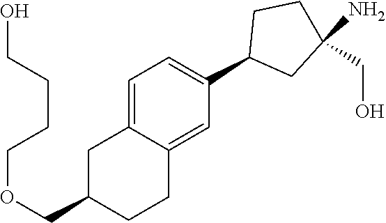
C1=C2C(=CC(C3CC(N)(CO)CC3)=C1)CCC(COCCCCO)C2
